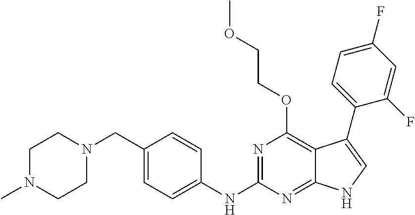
C1N(C)CCN(CC2=CC=C(NC3=NC(OCCOC)=C4C(=N3)NC=C4C3=CC=C(F)C=C3F)C=C2)C1
